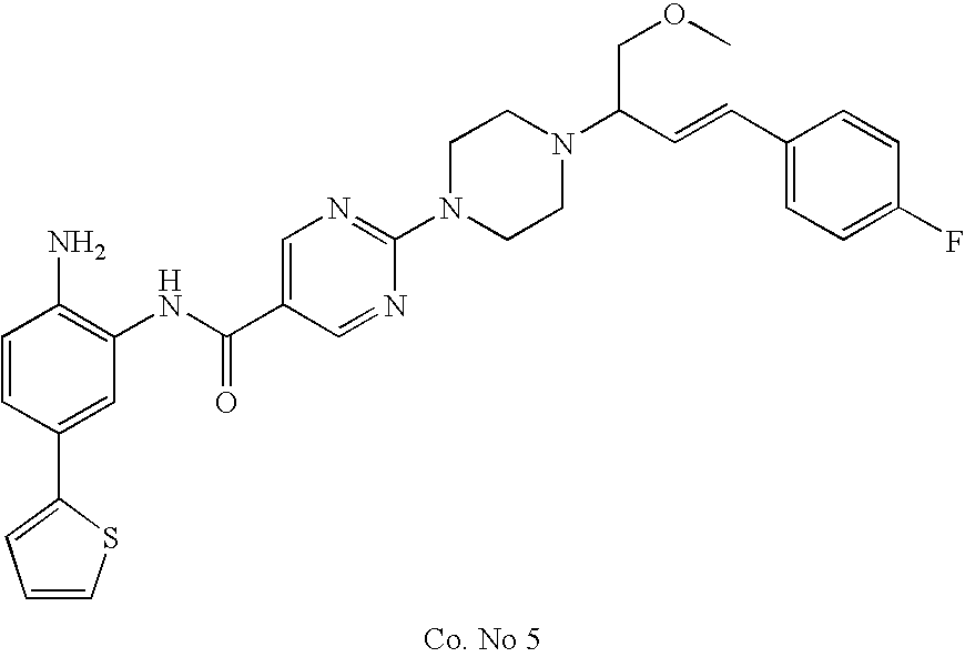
C1=CSC(C2=CC(NC(=O)C3=CN=C(N4CCN(C(C=CC5=CC=C(F)C=C5)COC)CC4)N=C3)=C(N)C=C2)=C1
